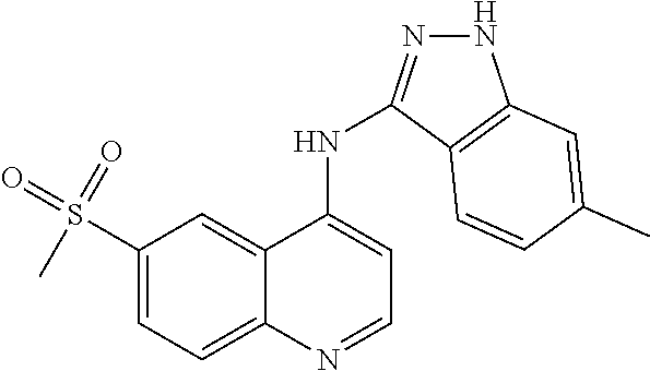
C1(S(=O)(=O)C)=CC=C2C(=C1)C(NC1=NNC3=C1C=CC(C)=C3)=CC=N2
